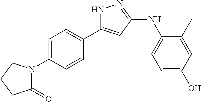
N1C(C2=CC=C(N3C(=O)CCC3)C=C2)=CC(NC2=CC=C(O)C=C2C)=N1
